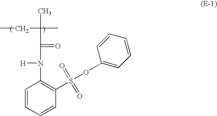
CCC(C(=O)N([H])C1=C(S(=O)(=O)OC2=CC=CC=C2)C=CC=C1)(C)C
